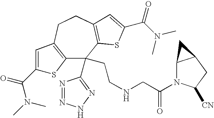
C12=C(CCC3=C(C1(C1=NNN=N1)CCNCC(=O)N1C4C(CC1[CN])C4)SC(C(N(C)C)=O)=C3)C=C(C(=O)N(C)C)S2
